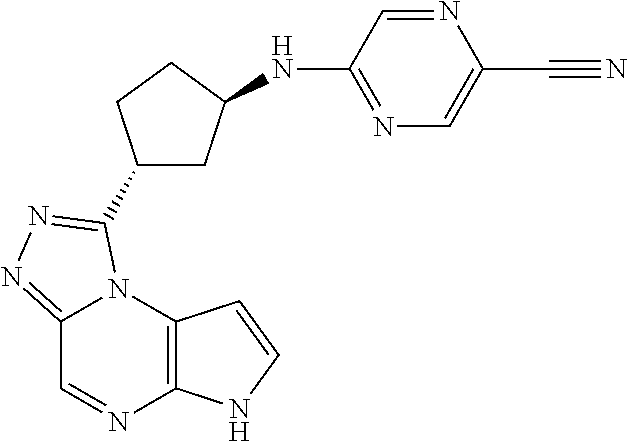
C12=NN=C(C3CC(NC4=NC=C(C#N)N=C4)CC3)N1C1=C(N=C2)NC=C1
